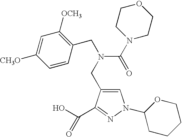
C1=C(CN(CC2=C([OCH3])C=C([CH3O])C=C2)C(N2CCOCC2)=O)C(C(O)=O)=NN1C1CCCCO1
